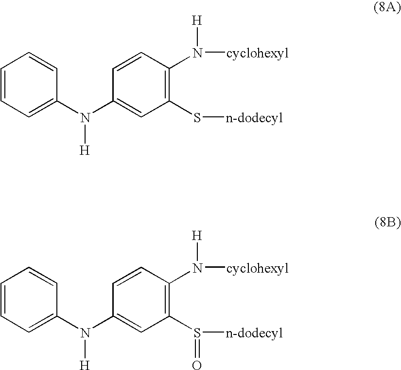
C1=CC=C(N(C2=CC(S[n-dodecyl])=C(N([cyclohexyl])[H])C=C2)[H])C=C1.C1=CC=C(N(C2=CC(S([n-dodecyl])=O)=C(N([cyclohexyl])[H])C=C2)[H])C=C1
